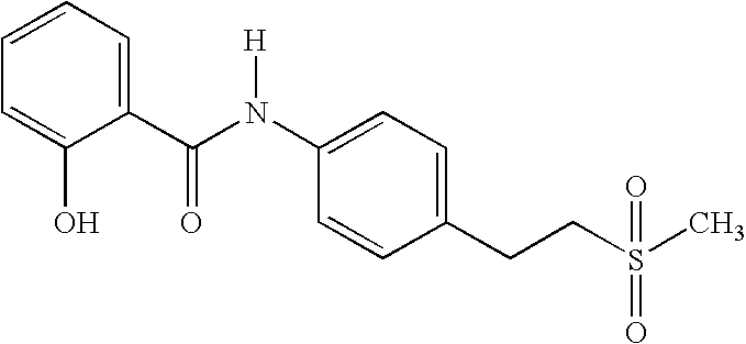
C1=C(O)C(C(N(C2=CC=C(CCS(C)(=O)=O)C=C2)[H])=O)=CC=C1
